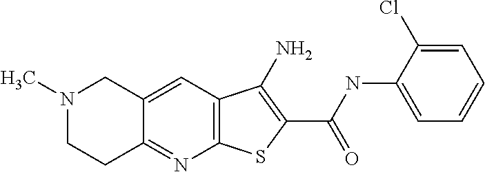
C12=C(C=C3C(=N1)CCN(C)C3)C(N)=C(C(NC1=CC=CC=C1Cl)=O)S2
